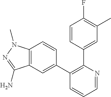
C1=CC(C2=C(C3=CC4=C(C=C3)N(C)N=C4N)C=CC=N2)=CC(C)=C1F
